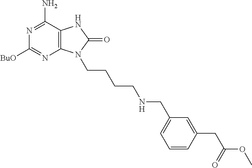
C12=C(C(N)=NC([BuO])=N1)NC(=O)N2CCCCNCC1=CC=CC(CC(=O)OC)=C1
